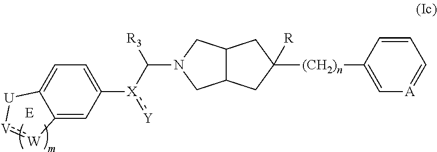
C12C(CN(C([X](:[Y])C3=CC=C4C(=C3)[W]:[V][U]4)[R3])C1)CC([R])([(CH2)n]C1=C[A]=CC=C1)C2.[E]
